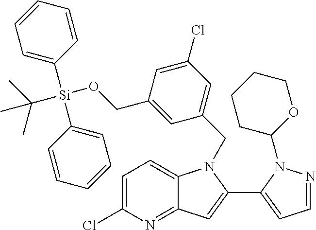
C1(CN2C3=CC=C(Cl)N=C3C=C2C2=CC=NN2C2OCCCC2)=CC(Cl)=CC(CO[Si](C2=CC=CC=C2)(C2=CC=CC=C2)C(C)(C)C)=C1
